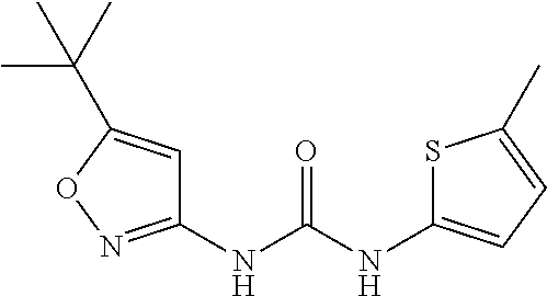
C1=C(C(C)(C)C)ON=C1NC(NC1=CC=C(C)S1)=O
